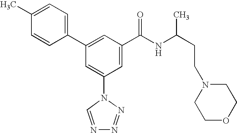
C1(C2=CC(C(NC(CCN3CCOCC3)C)=O)=CC(N3C=NN=N3)=C2)=CC=C(C)C=C1
